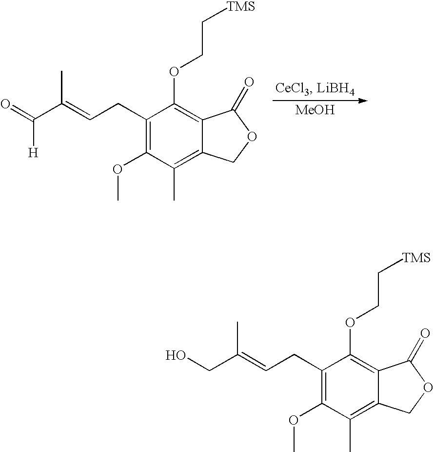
C1(CC=C(C(=O)[H])C)=C(OC)C(C)=C2C(=C1OCC[TMS])C(=O)OC2.[MeOH].C1(CC=C(CO)C)=C(OC)C(C)=C2C(=C1OCC[TMS])C(=O)OC2
